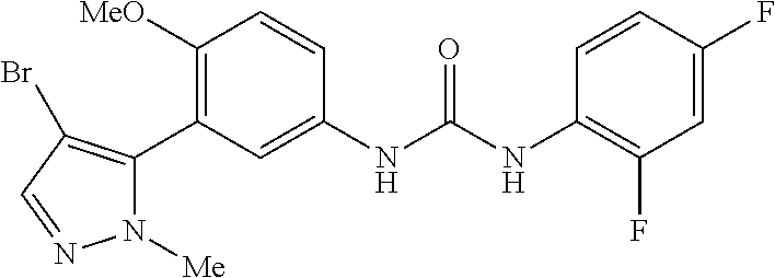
C1([MeO])=C(C2=C(Br)C=NN2[Me])C=C(NC(NC2=C(F)C=C(F)C=C2)=O)C=C1
